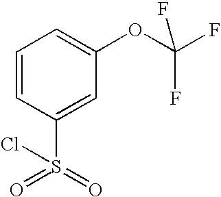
C1=CC(S(=O)(=O)Cl)=CC(OC(F)(F)F)=C1
